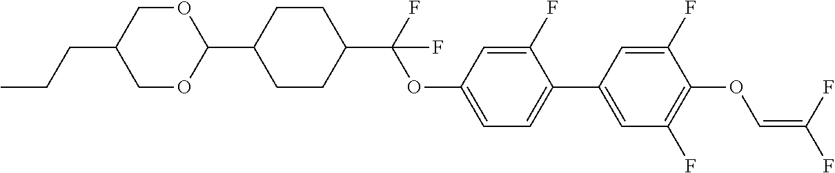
C1OC(C2CCC(C(F)(OC3=CC=C(C4=CC(F)=C(OC=C(F)F)C(F)=C4)C(F)=C3)F)CC2)OCC1CCC
